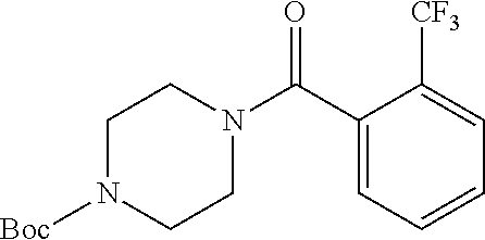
C1(C(N2CCN([Boc])CC2)=O)=CC=CC=C1[CF3]
